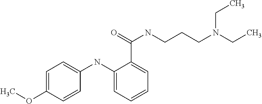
C1=C(OC)C=CC(NC2=CC=CC=C2C(=O)NCCCN(CC)CC)=C1
